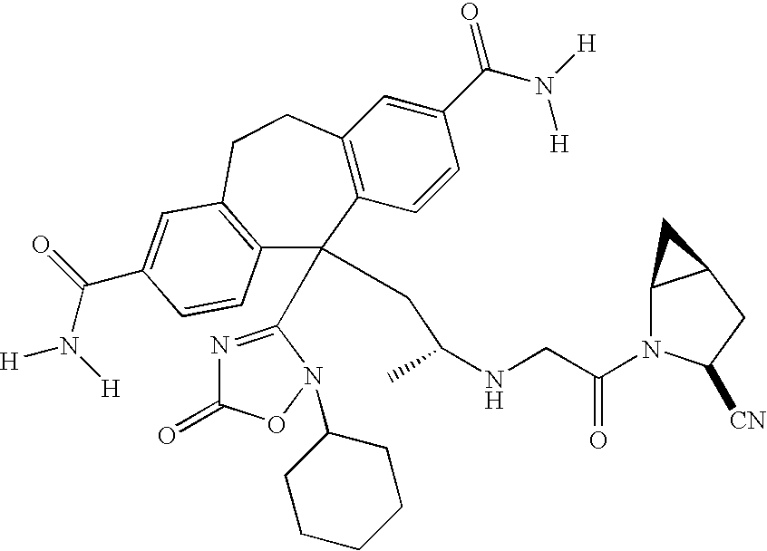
C12=C(C=CC(C(N([H])[H])=O)=C1)C(C1=NC(=O)ON1C1CCCCC1)(CC(NCC(N1C3C(CC1[CN])C3)=O)C)C1=C(CC2)C=C(C(N([H])[H])=O)C=C1
